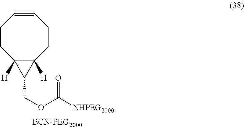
C12([H])C([H])(CCC#CCC1)C2COC([NHPEG2000])=O.[BCN-PEG2000]
